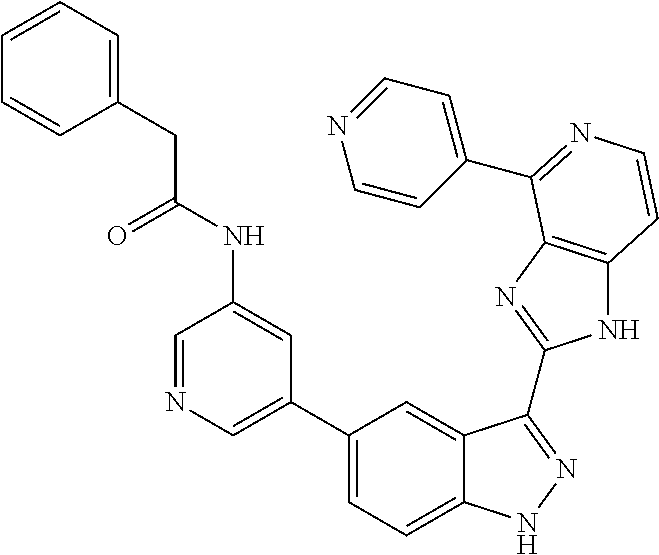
C1(C2=CN=CC(NC(=O)CC3=CC=CC=C3)=C2)=CC=C2C(=C1)C(C1=NC3=C(N1)C=CN=C3C1=CC=NC=C1)=NN2
